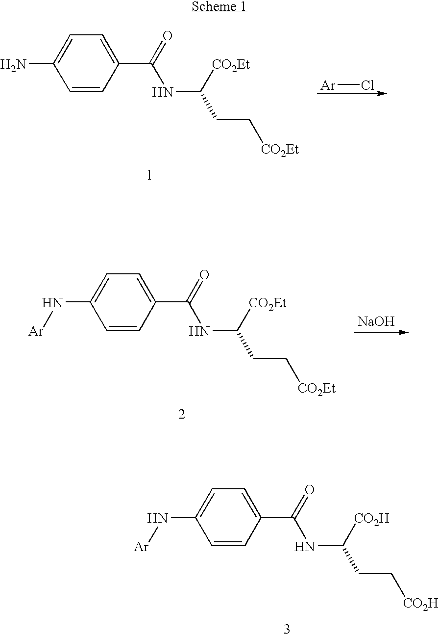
C1=CC(C(=O)NC(CC[CO2H])[CO2H])=CC=C1N[Ar].[Ar]Cl.C1=CC(C(=O)NC(CC[CO2Et])[CO2Et])=CC=C1N.C1=CC(C(=O)NC(CC[CO2Et])[CO2Et])=CC=C1N[Ar].[NaOH]
